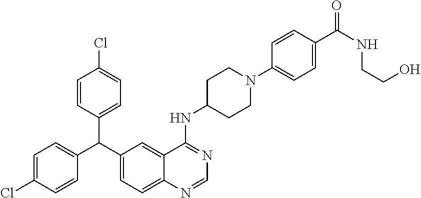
C1=CC(C(C2=CC=C3C(=C2)C(NC2CCN(C4=CC=C(C(NCCO)=O)C=C4)CC2)=NC=N3)C2=CC=C(Cl)C=C2)=CC=C1Cl
